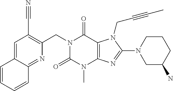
C1=C2C(=NC(CN3C(=O)N(C)C4=C(C3=O)N(CC#CC)C(N3CC(N)CCC3)=N4)=C1C#N)C=CC=C2
